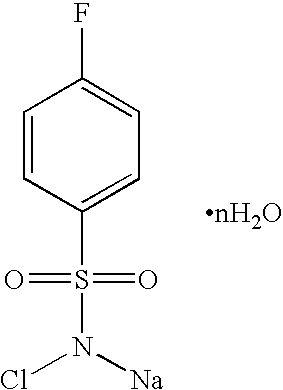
C1=CC(S(=O)(=O)N([Na])Cl)=CC=C1F
